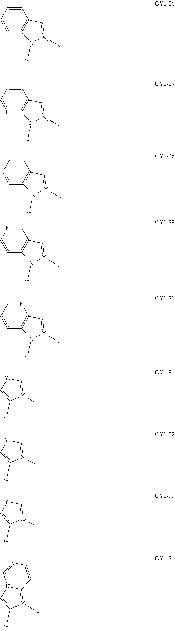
C12=C(C=[X1](C)N1C)C=CC=C2.C12=C(C=[X1](C)N1C)C=CC=N2.C12=C(C=[X1](C)N1C)C=CN=C2.C12=C(C=[X1](C)N1C)C=NC=C2.C12=C(C=[X1](C)N1C)N=CC=C2.C1=C(C)[X1](C)=C[Y1]1.C1=C(C)[X1](C)=C[Y1]1.C1=C(C)[X1](C)=C[Y1]1.C1=C(C)[X1](C)=C2N1C=CC=C2
